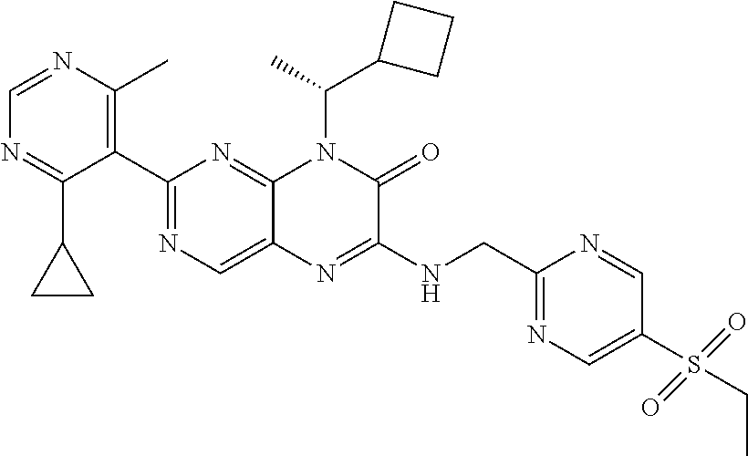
C1(C2=NC=C3C(=N2)N(C(C)C2CCC2)C(=O)C(NCC2=NC=C(S(CC)(=O)=O)C=N2)=N3)=C(C)N=CN=C1C1CC1
